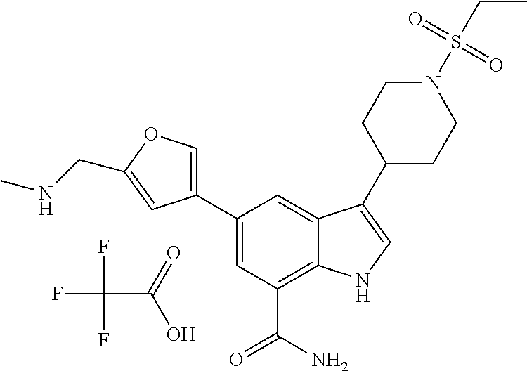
FC(F)(F)C(=O)O.C1=C(C2=COC(CNC)=C2)C=C2C(=C1C(N)=O)NC=C2C1CCN(S(CC)(=O)=O)CC1
